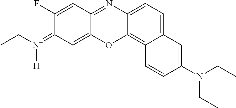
CCN(C1=CC2=CC=C3N=C4C=C(F)C(=[N+]([H])CC)C=C4OC3=C2C=C1)CC
